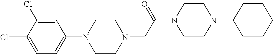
N1(CC(N2CCN(C3CCCCC3)CC2)=O)CCN(C2=CC=C(Cl)C(Cl)=C2)CC1
